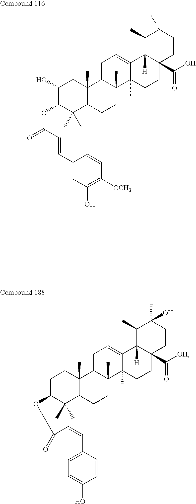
C1(O)C(OC(=O)C=CC2=CC(O)=C([OCH3])C=C2)C(C)(C)C2C(C)(C1)C1C(C)(CC2)C2(C)C(=CC1)C1([H])C(C(O)=O)(CC2)CCC(C)C1C.C1C(OC(=O)C=CC2=CC=C(O)C=C2)C(C)(C)C2C(C)(C1)C1C(C)(CC2)C2(C)C(=CC1)C1([H])C(C([OH])=O)(CC2)CCC(O)(C)C1C
